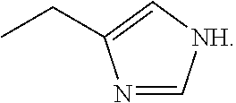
CCC1=C[NH]C=N1
